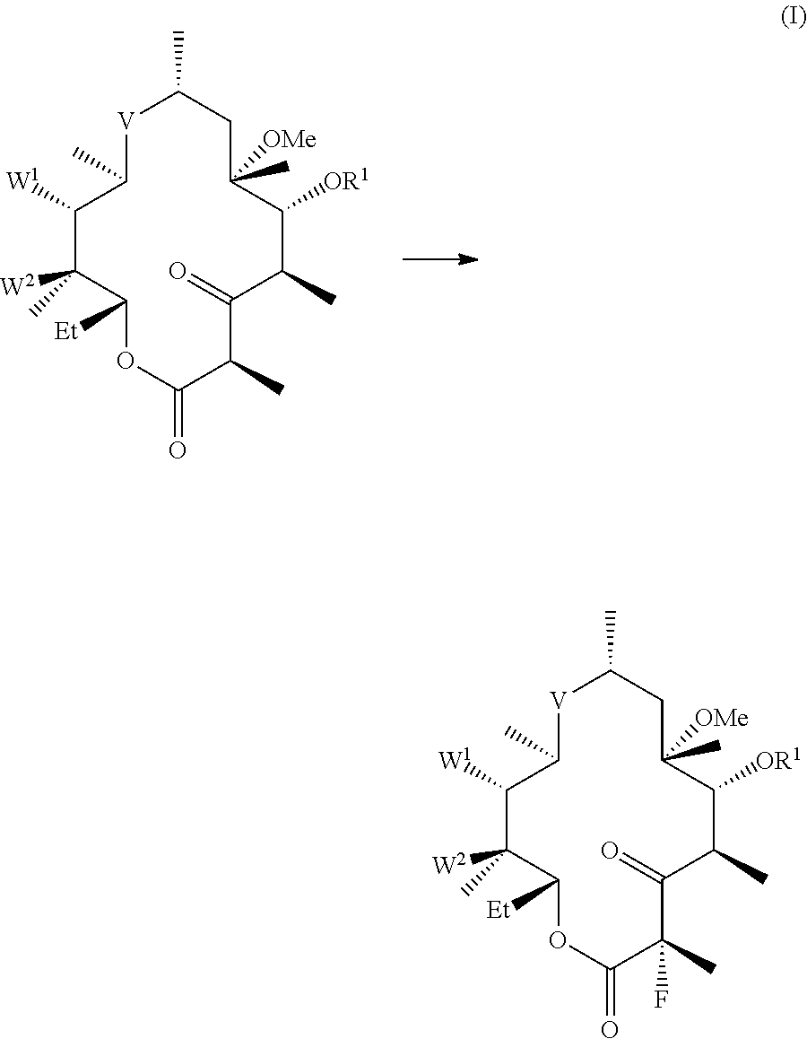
[V]1C(C)CC(C)([OMe])C([OR1])C(C)C(=O)C(C)C(=O)OC([Et])C(C)([W2])C([W1])C1C.[V]1C(C)CC(C)([OMe])C([OR1])C(C)C(=O)C(C)(F)C(=O)OC([Et])C(C)([W2])C([W1])C1C
